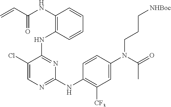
N(C1=C(NC2=NC(NC3=C([CF3])C=C(N(C(=O)C)CCC[NHBoc])C=C3)=NC=C2Cl)C=CC=C1)C(C=C)=O
